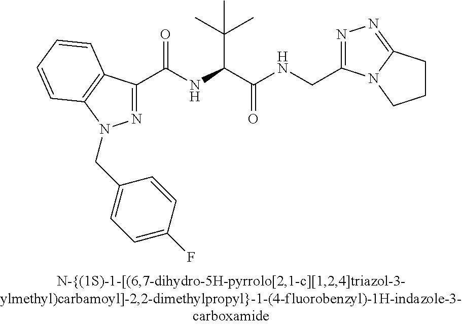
C(=O)(NC(C(C)(C)C)C(=O)NCC1=NN=C2N1CCC2)C1=NN(CC2=CC=C(F)C=C2)C2=C1C=CC=C2
